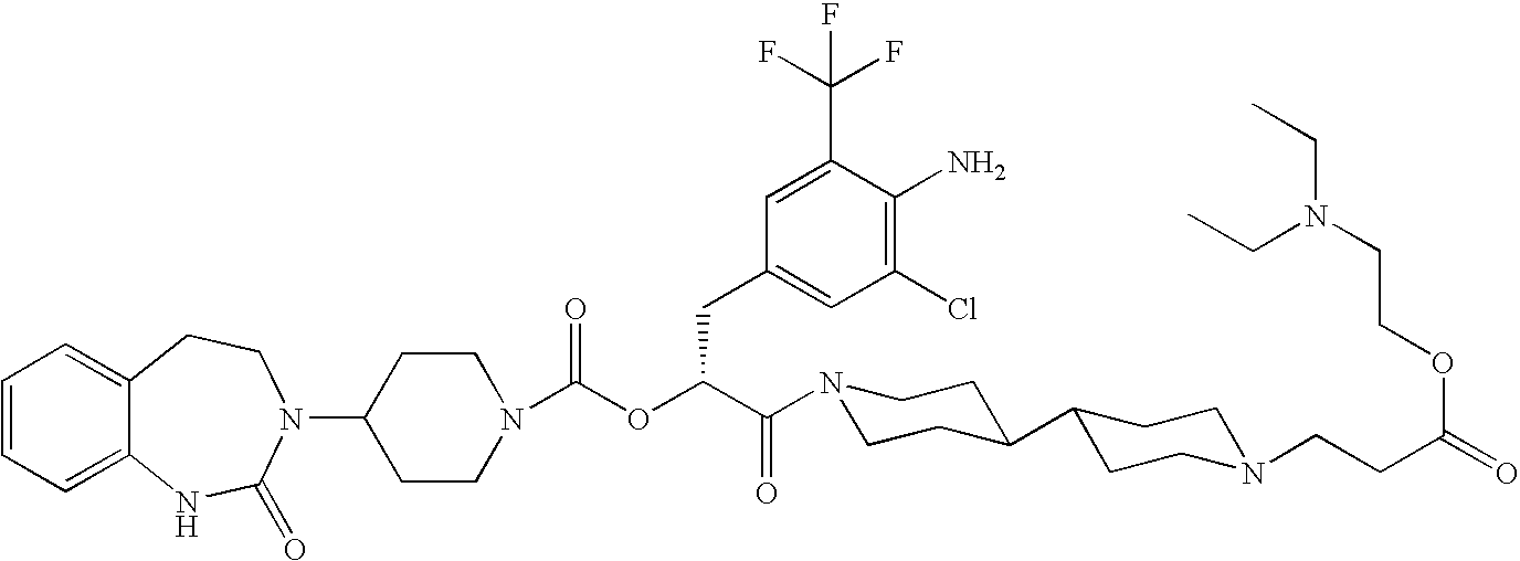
C1(N2C(=O)NC3=CC=CC=C3CC2)CCN(C(OC(C(=O)N2CCC(C3CCN(CCC(=O)OCCN(CC)CC)CC3)CC2)CC2=CC(Cl)=C(N)C(C(F)(F)F)=C2)=O)CC1
